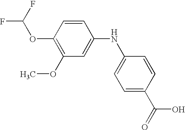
C1(OC(F)F)=C(OC)C=C(NC2=CC=C(C(=O)O)C=C2)C=C1
